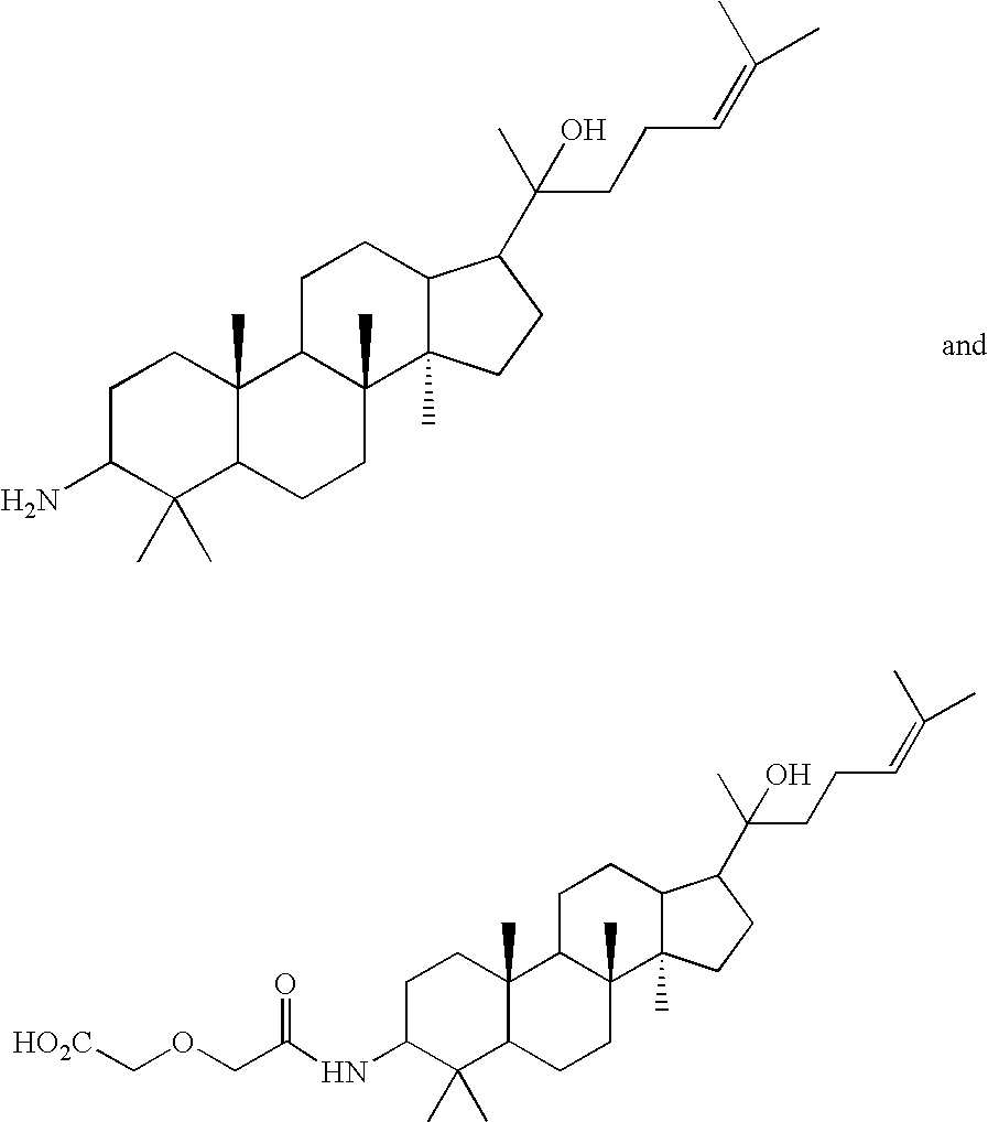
C1C(N)C(C)(C)C2C(C)(C1)C1C(C)(CC2)C2(C)C(CC1)C(C(O)(C)CCC=C(C)C)CC2.C1C(NC(COC[HO2C])=O)C(C)(C)C2C(C)(C1)C1C(C)(CC2)C2(C)C(CC1)C(C(O)(C)CCC=C(C)C)CC2
